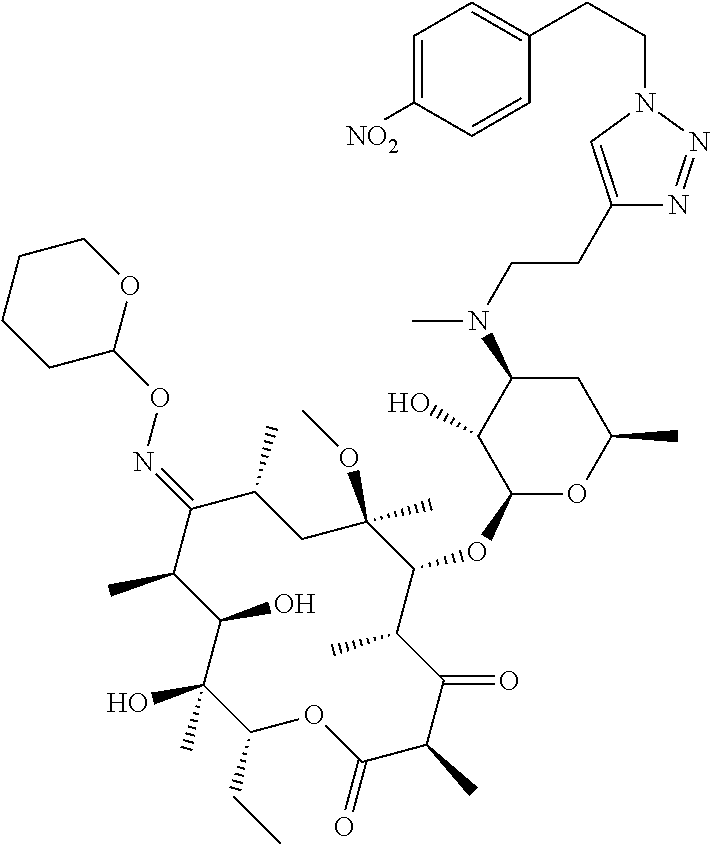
C1(CC)C(C)(O)C(O)C(C)C(=NOC2OCCCC2)C(C)CC(OC)(C)C(OC2OC(C)CC(N(C)CCC3=CN(CCC4=CC=C([NO2])C=C4)N=N3)C2O)C(C)C(=O)C(C)C(=O)O1
